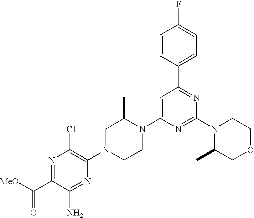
C1=CC(C2=NC(N3C(C)COCC3)=NC(N3C(C)CN(C4=C(Cl)N=C(C([MeO])=O)C(N)=N4)CC3)=C2)=CC=C1F
